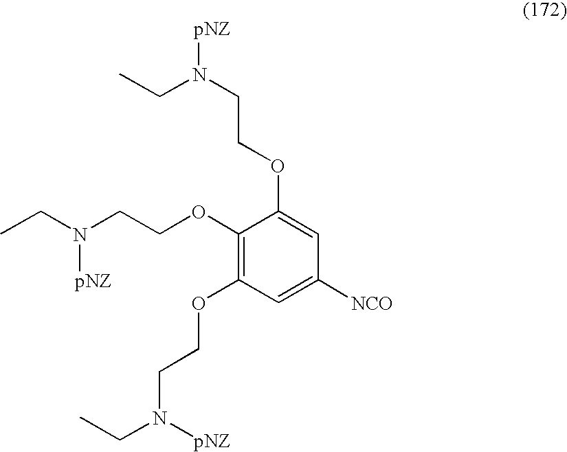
C1(OCCN(CC)[pNZ])=C(OCCN(CC)[pNZ])C=C([NCO])C=C1OCCN([pNZ])CC
